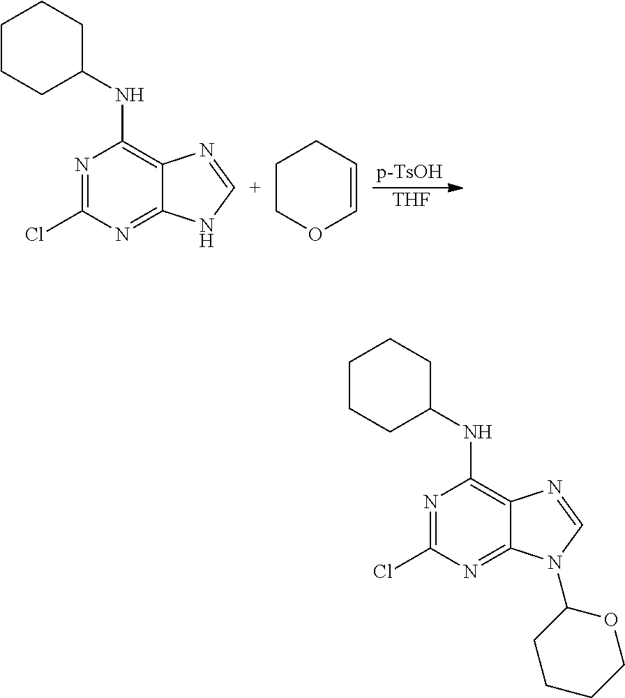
C1COC=CC1.[p-TsOH].N1=C(Cl)N=C2C(=C1NC1CCCCC1)N=[C+]N2.[THF].N1=C(Cl)N=C2C(=C1NC1CCCCC1)N=CN2C1CCCCO1
